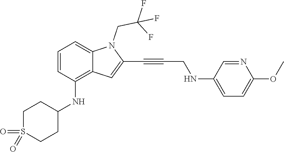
C1=C(NCC#CC2=CC3=C(NC4CCS(=O)(=O)CC4)C=CC=C3N2CC(F)(F)F)C=NC(OC)=C1
